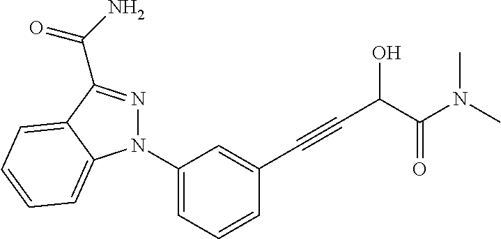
C1(N2N=C(C(=O)N)C3=CC=CC=C23)=CC=CC(C#CC(O)C(=O)N(C)C)=C1
